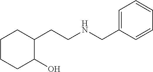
C1=CC=C(CNCCC2CCCCC2O)C=C1
